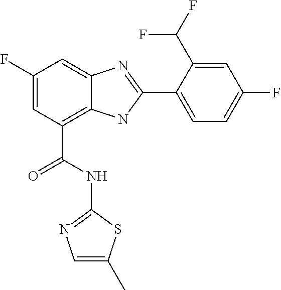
C1(F)=CC(C(=O)NC2=NC=C(C)S2)=C2C(=C1)N=C(C1=CC=C(F)C=C1C(F)F)N2
